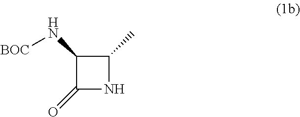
C1(=O)NC(C)C1N[BOC]
